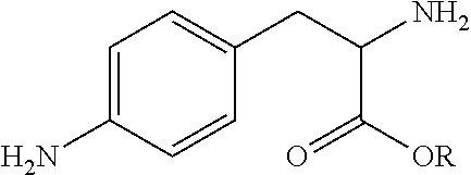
C1=C(N)C=CC(CC(N)C(=O)[OR])=C1
